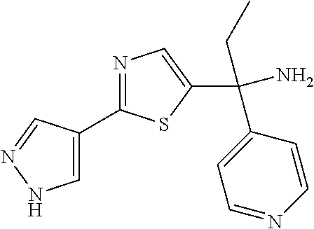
N1=C(C2=CNN=C2)SC(C(N)(CC)C2=CC=NC=C2)=C1
